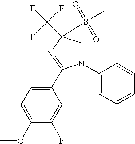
C1(OC)=CC=C(C2=NC(S(=O)(=O)C)(C(F)(F)F)CN2C2=CC=CC=C2)C=C1F
